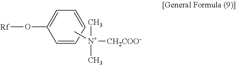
C1=C(O[Rf])C=CC=C1.C[N+]([CH2COO-])(C)C
